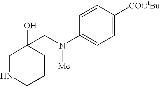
C1=C([COOtBu])C=CC(N(CC2(O)CCCNC2)[Me])=C1
